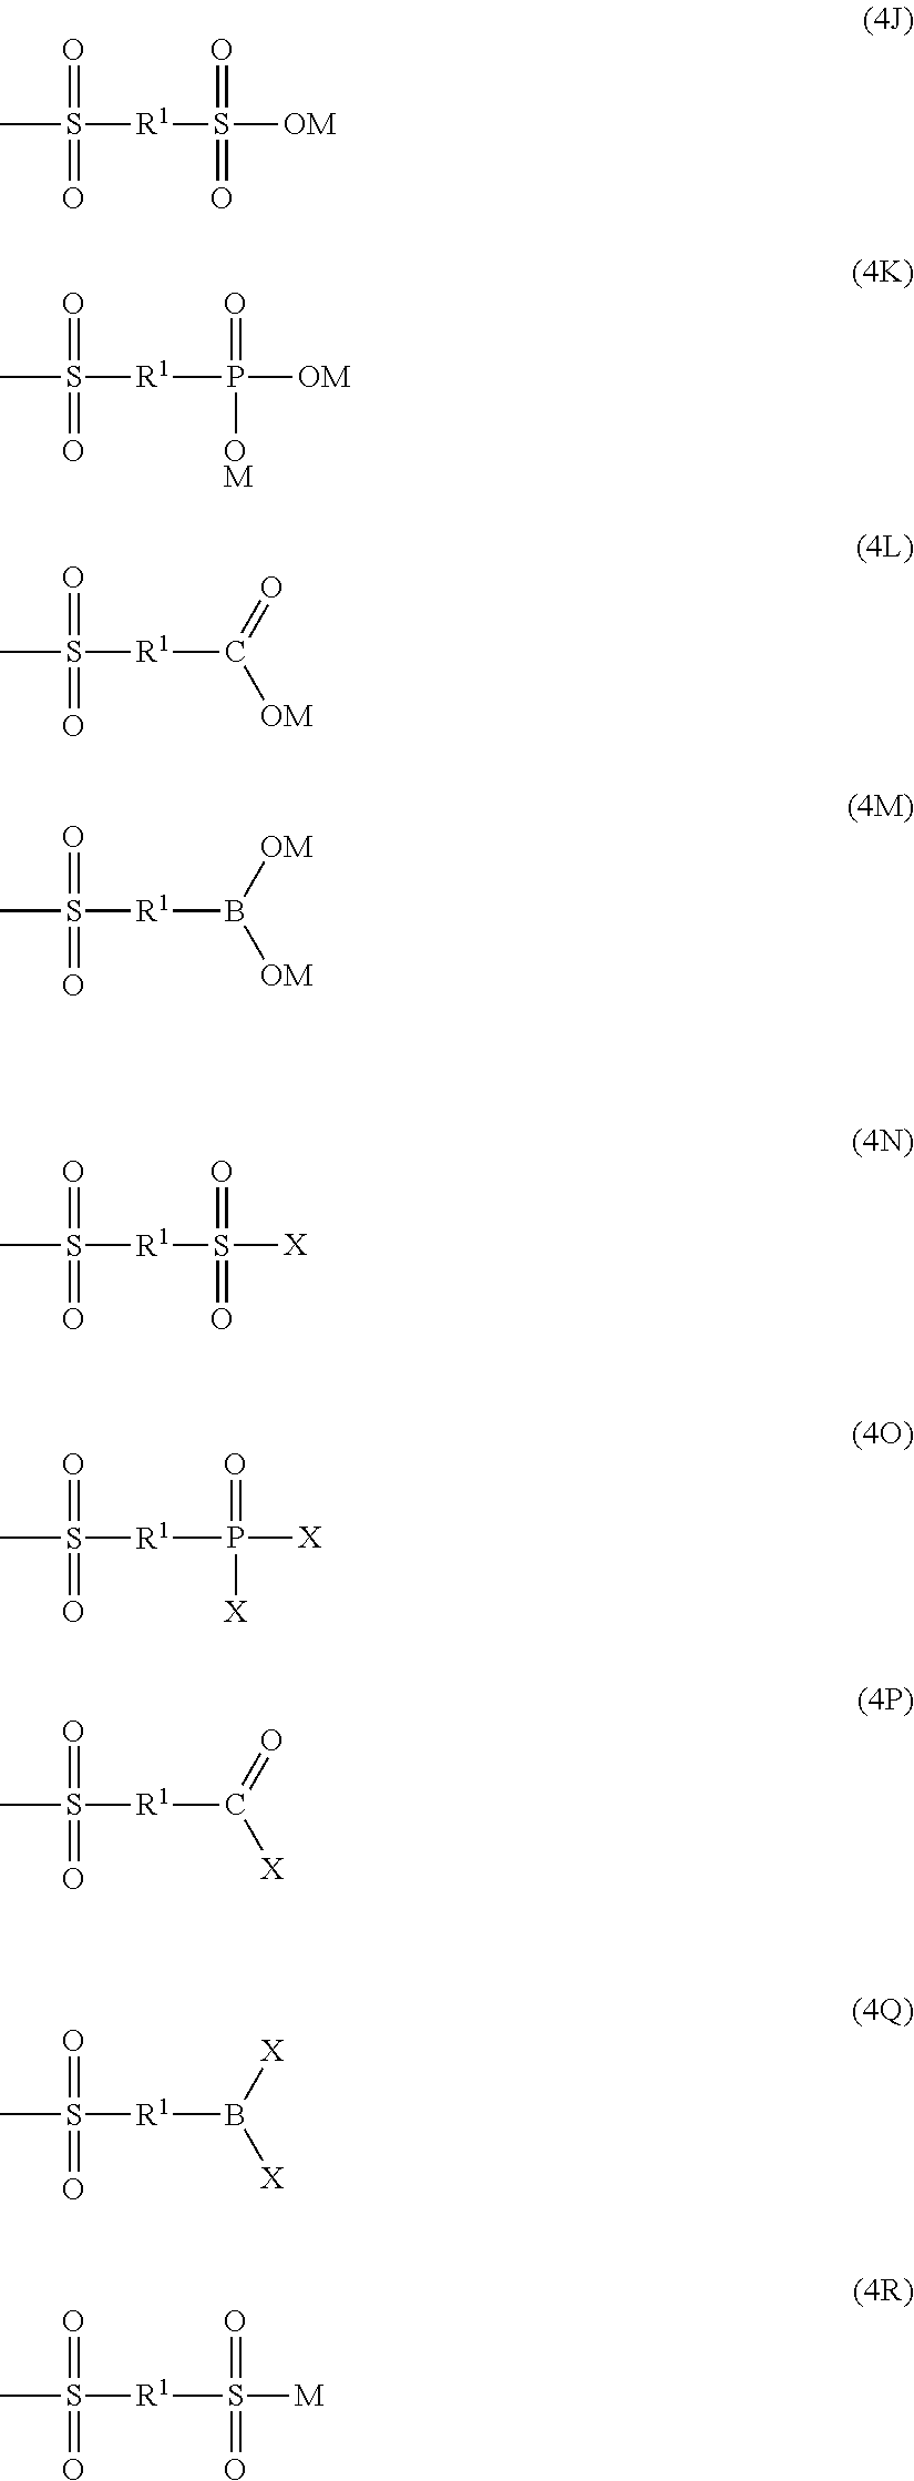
O=S(=O)([R1]S([OM])(=O)=O)C.O=S(=O)([R1]P([OM])(=O)[OM])C.O=S(=O)([R1]C(=O)[OM])C.O=S(=O)([R1]B([OM])[OM])C.O=S(=O)([R1]S([X])(=O)=O)C.O=S(=O)([R1]P([X])(=O)[X])C.O=S(=O)([R1]C(=O)[X])C.O=S(=O)([R1]B([X])[X])C.O=S(=O)([R1]S([M])(=O)=O)C
